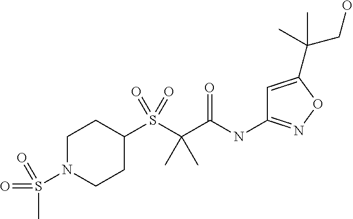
S(C(C(NC1=NOC(C(CO)(C)C)=C1)=O)(C)C)(=O)(=O)C1CCN(S(C)(=O)=O)CC1
